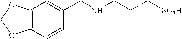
C12=C(C=CC(CNCCC[SO3H])=C1)OCO2
